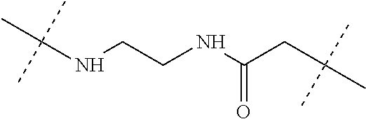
C(NCCNC(CC(C)(C)C)=O)(C)(C)C
